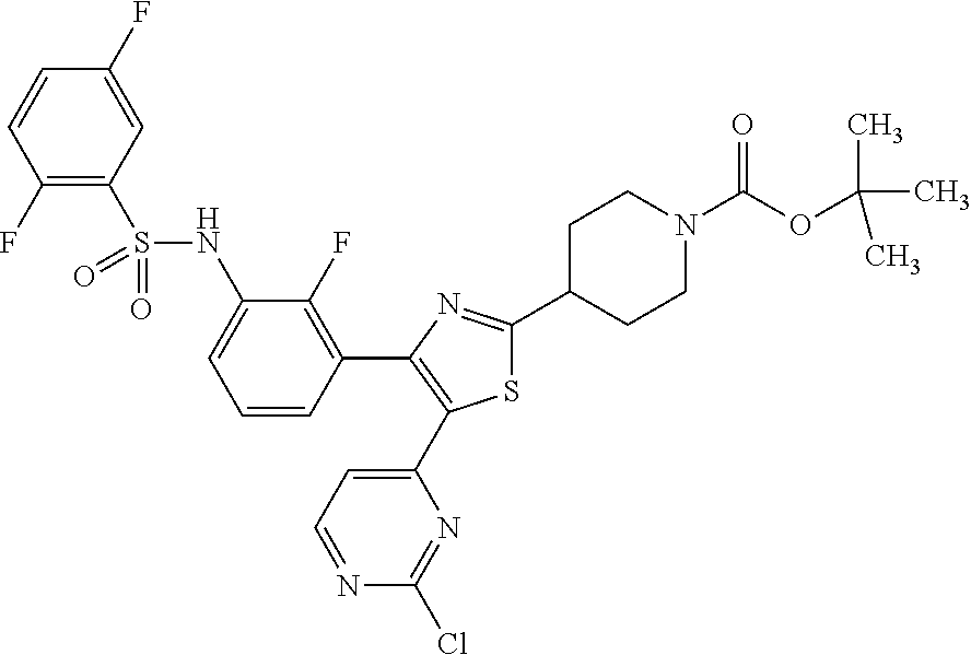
C1(F)=C(S(NC2=CC=CC(C3=C(C4=CC=NC(Cl)=N4)SC(C4CCN(C(OC(C)(C)C)=O)CC4)=N3)=C2F)(=O)=O)C=C(F)C=C1
